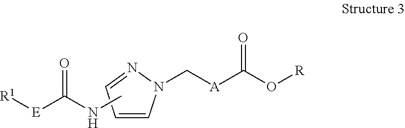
[A](C(O[R])=O)CN1C=CC=N1.[R1][E]C(NC)=O
